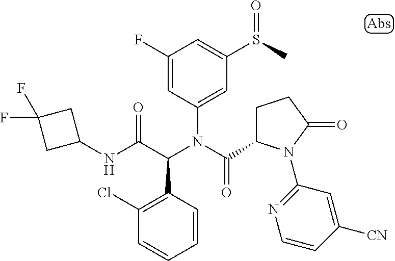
C1=CC(C(C(NC2CC(F)(F)C2)=O)N(C(=O)C2CCC(=O)N2C2=NC=CC([CN])=C2)C2=CC(S(C)=O)=CC(F)=C2)=C(Cl)C=C1
